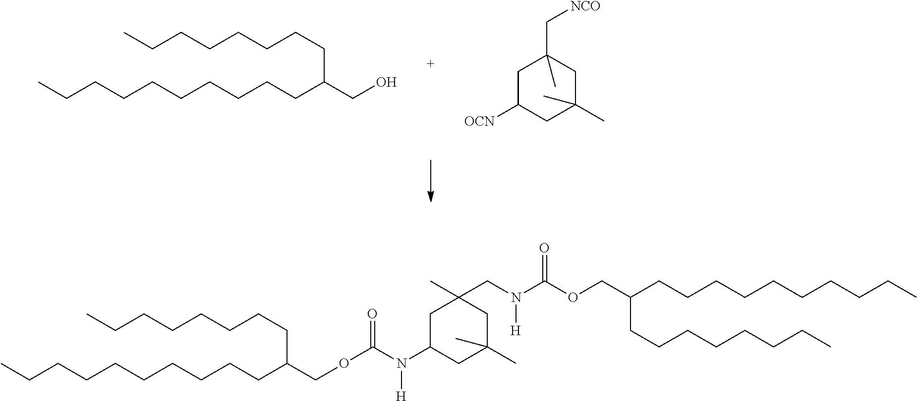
C(CCCCCCCCC(CO)CCCCCCCC)C.C1C([OCN])CC(C)(C)CC1(C[NCO])C.C(CCCCCCCCC(COC(N([H])C1CC(C)(CN(C(OCC(CCCCCCCCCC)CCCCCCCC)=O)[H])CC(C)(C)C1)=O)CCCCCCCC)C
